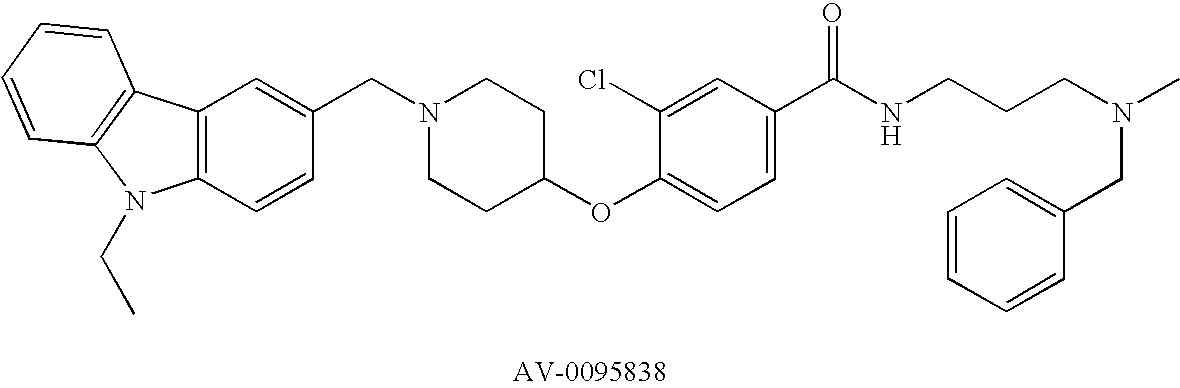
C1(CN2CCC(OC3=CC=C(C(NCCCN(C)CC4=CC=CC=C4)=O)C=C3Cl)CC2)=CC2=C(C=C1)N(CC)C1=C2C=CC=C1
